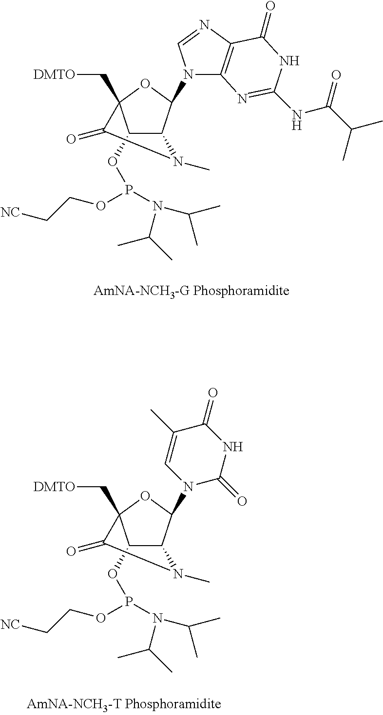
C1(N2C3=C(N=C2)C(=O)NC(NC(C(C)C)=O)=N3)OC2(C[DMTO])C(OP(N(C(C)C)C(C)C)OCC[NC])C1N(C)C2=O.C1(N2C=C(C)C(=O)NC2=O)OC2(C[DMTO])C(OP(N(C(C)C)C(C)C)OCC[NC])C1N(C)C2=O
